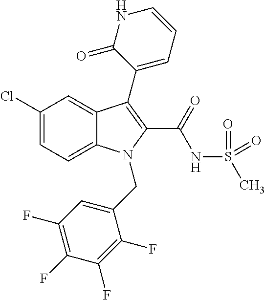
C1(Cl)=CC=C2C(=C1)C(C1=CC=CNC1=O)=C(C(NS(C)(=O)=O)=O)N2CC1=CC(F)=C(F)C(F)=C1F
